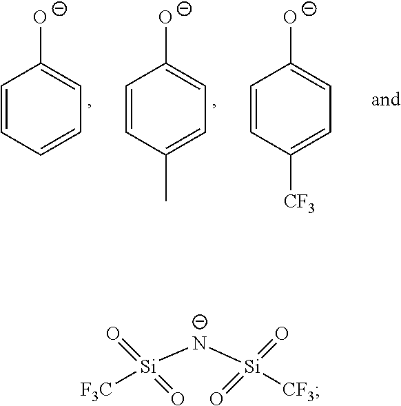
C1=CC=CC=C1[O-].C1=CC(C)=CC=C1[O-].C1=CC([CF3])=CC=C1[O-].[Si]([N-][Si]([CF3])(=O)=O)([F3C])(=O)=O
